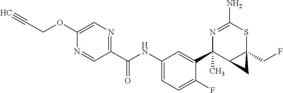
N1=C(N)SC2(CF)C(C1(C1=CC(NC(C3=NC=C(OCC#C)N=C3)=O)=CC=C1F)C)C2
